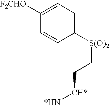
C1([F2CHO])=CC=C([S(O)2]CC[CH*][*HN])C=C1
